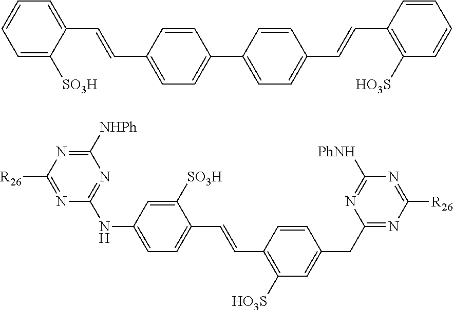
C1([SO3H])=CC(NC2=NC([NHPh])=NC([R26])=N2)=CC=C1C=CC1=C([HO3S])C=C(CC2=NC([R26])=NC([PhNH])=N2)C=C1.C1=CC(C=CC2=CC=CC=C2[SO3H])=CC=C1C1=CC=C(C=CC2=C([HO3S])C=CC=C2)C=C1
